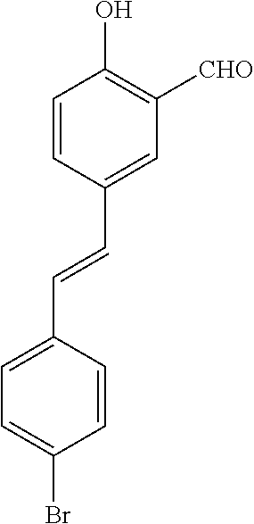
C1=CC(C=CC2=CC=C(Br)C=C2)=CC([CHO])=C1O
